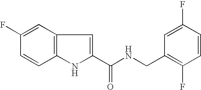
C12=C(C=C(F)C=C1)C=C(C(NCC1=C(F)C=CC(F)=C1)=O)N2
